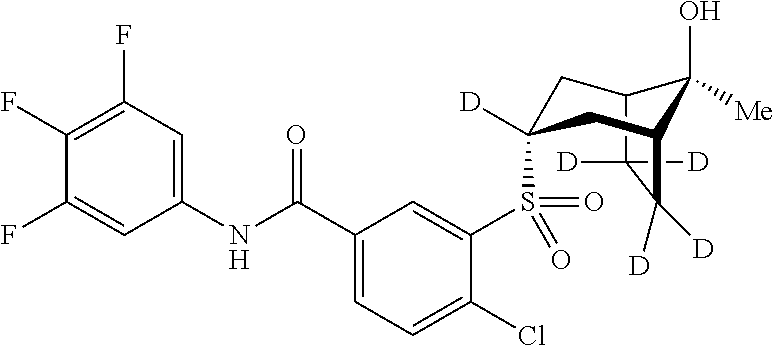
C12C([D])([D])C([D])([D])C(CC(S(C3=CC(C(NC4=CC(F)=C(F)C(F)=C4)=O)=CC=C3Cl)(=O)=O)([D])C1)C2(O)[Me]
